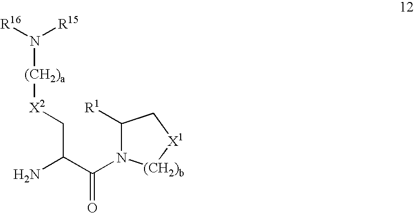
[(CH2)a]([X2]CC(N)C(=O)N1C([R1])C[X1][(CH2)b]1)N([R15])[R16]
